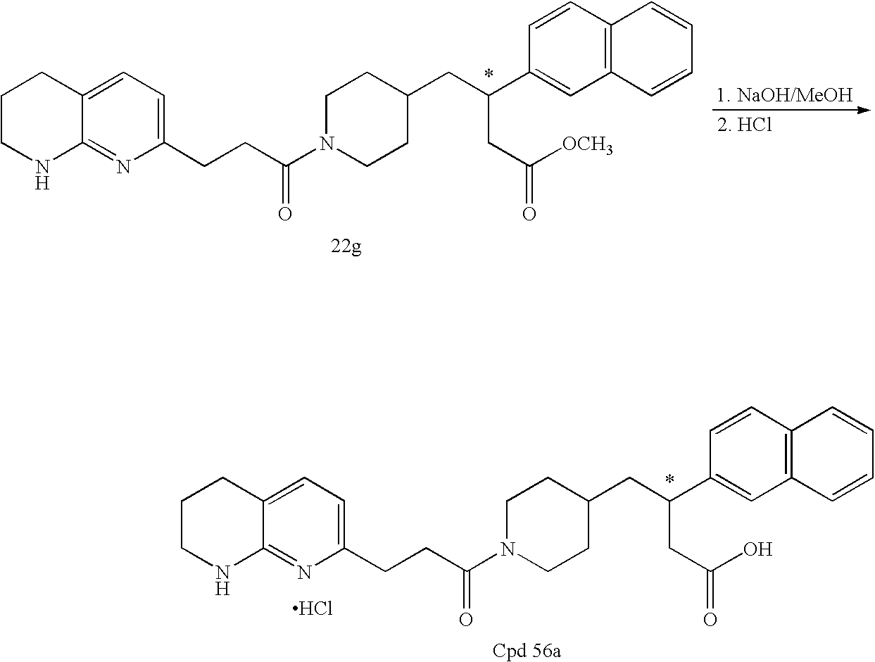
C1CNC2=NC(CCC(N3CCC(CC(C4=CC5=C(C=C4)C=CC=C5)CC([OCH3])=O)CC3)=O)=CC=C2C1.C1CNC2=NC(CCC(N3CCC(CC(C4=CC5=C(C=C4)C=CC=C5)CC(O)=O)CC3)=O)=CC=C2C1.Cl
